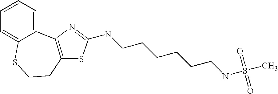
C12=CC=CC=C1SCCC1=C2N=C(NCCCCCCNS(C)(=O)=O)S1
